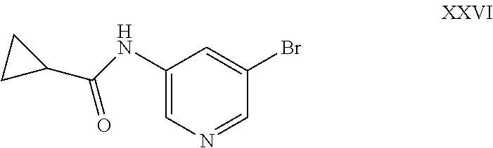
C1(NC(C2CC2)=O)=CN=CC(Br)=C1
